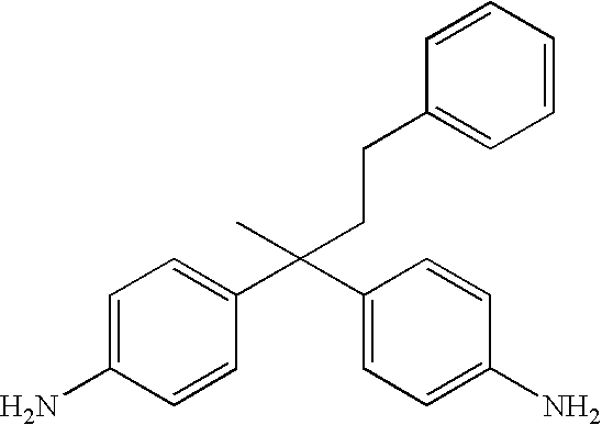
C(C1=CC=C(N)C=C1)(C1=CC=C(N)C=C1)(C)CCC1=CC=CC=C1
